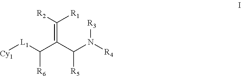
[L1](C([R6])C(=C([R2])[R1])C(N([R3])[R4])[R5])[Cy1]
